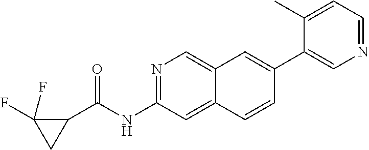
C1(C2=CN=CC=C2C)=CC2=CN=C(NC(=O)C3CC3(F)F)C=C2C=C1
